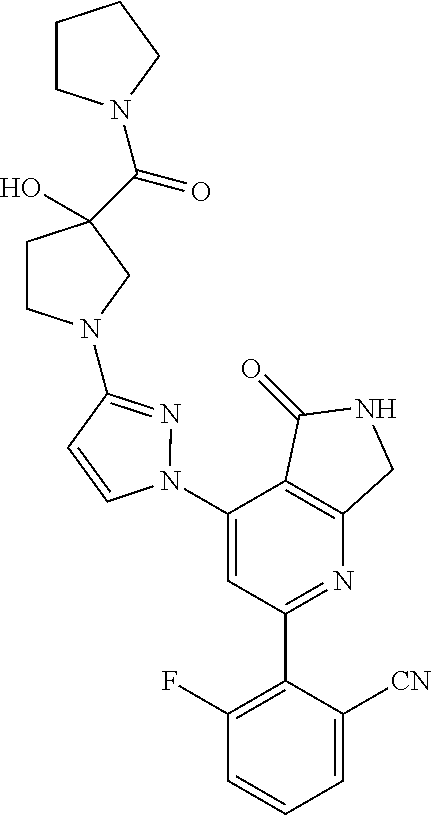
C1(N2N=C(N3CCC(C(=O)N4CCCC4)(O)C3)C=C2)=CC(C2=C(F)C=CC=C2[CN])=NC2=C1C(=O)NC2
